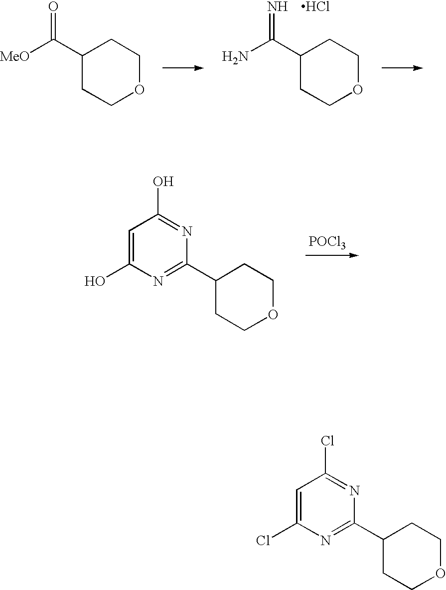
C1(C(N)=N)CCOCC1.Cl.C1(C([MeO])=O)CCOCC1.[POCl3].C1=C(O)N=C(C2CCOCC2)N=C1O.C1=C(Cl)N=C(C2CCOCC2)N=C1Cl
